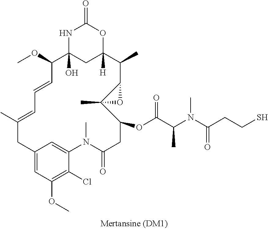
C12=CC(OC)=C(Cl)C(=C1)N(C)C(=O)CC(OC(C(N(C(CCS)=O)C)C)=O)C1(C)C(C(C)C3([H])CC(O)(C(OC)C=CC=C(C)C2)NC(=O)O3)O1
